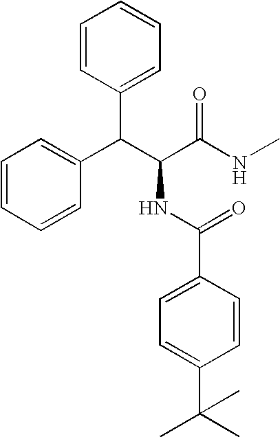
C1=CC(C(C(C(NC)=O)NC(C2=CC=C(C(C)(C)C)C=C2)=O)C2=CC=CC=C2)=CC=C1
